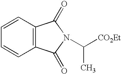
C12=C(C=CC=C1)C(=O)N(C([CO2Et])C)C2=O
